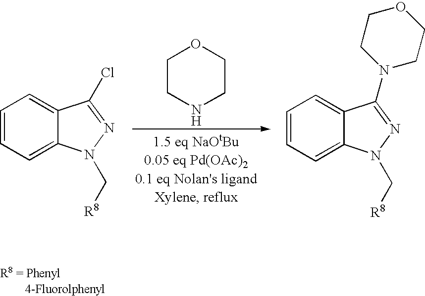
C1CNCCO1.C1=CC=C2C(=C1)C(Cl)=NN2C[R8].C1=CC=C2C(=C1)C(N1CCOCC1)=NN2C[R8]
